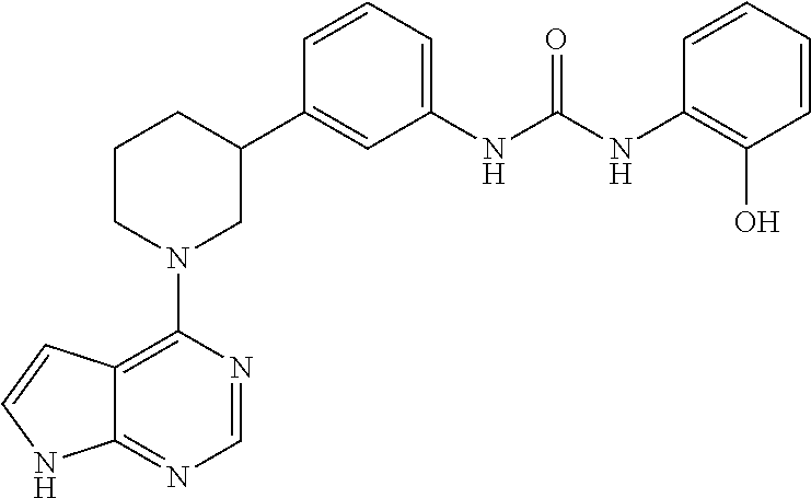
C12=C(N3CC(C4=CC(NC(NC5=C(O)C=CC=C5)=O)=CC=C4)CCC3)N=CN=C1NC=C2
